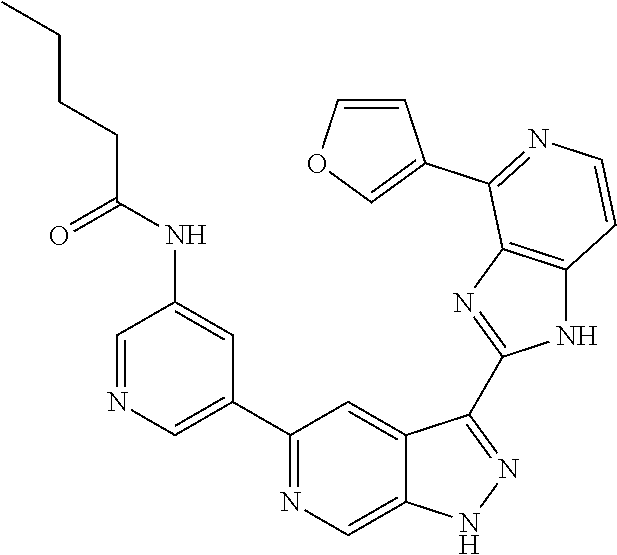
C1=NC=C(C2=NC=C3C(=C2)C(C2=NC4=C(N2)C=CN=C4C2=COC=C2)=NN3)C=C1NC(=O)CCCC
